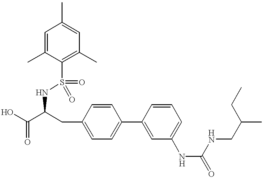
OC(C(CC1=CC=C(C2=CC(NC(=O)NCC(C)CC)=CC=C2)C=C1)NS(C1=C(C)C=C(C)C=C1C)(=O)=O)=O
